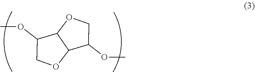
C1OC2C(C1OC)OCC2OC
